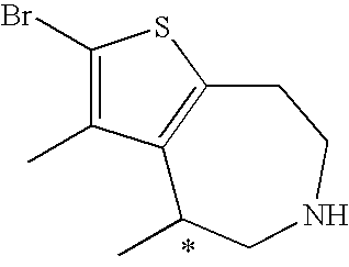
C12=C(CCNCC1C)SC(Br)=C2C
